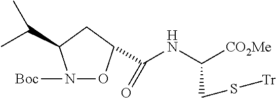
N1([Boc])OC(C(NC([CO2Me])CS[Tr])=O)CC1C(C)C
